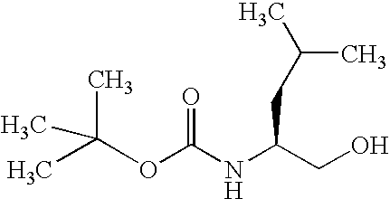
N(C(CO)CC(C)C)C(=O)OC(C)(C)C
